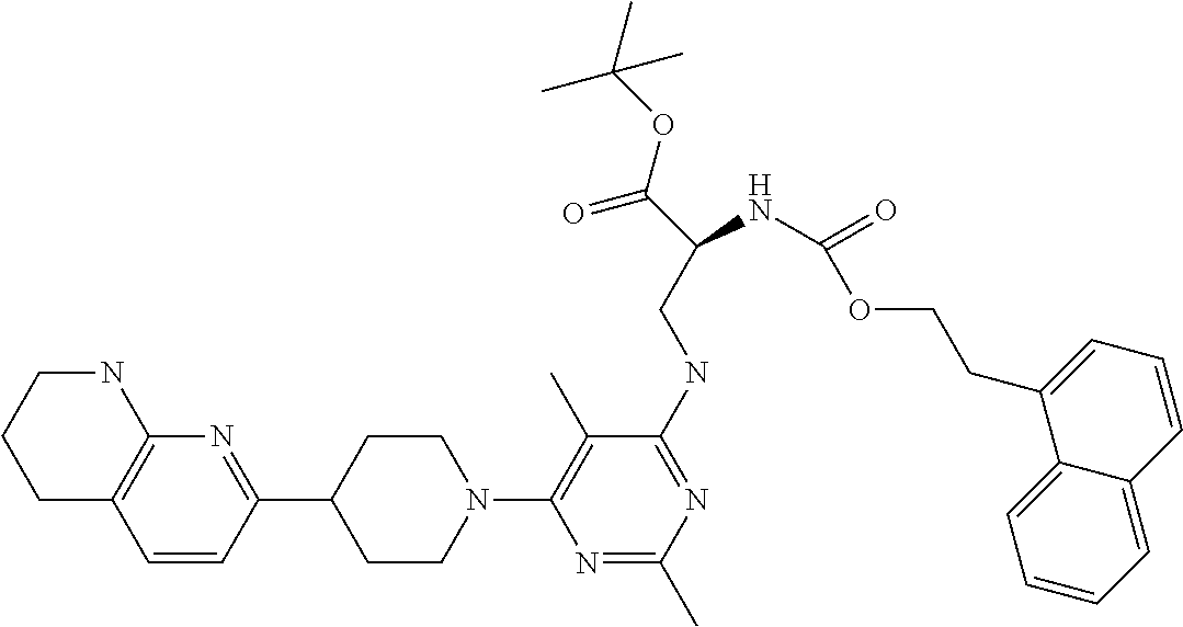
C1C2=C(NCC1)N=C(C1CCN(C3=C(C)C(NCC(C(=O)OC(C)(C)C)NC(OCCC4=CC=CC5=CC=CC=C45)=O)=NC(C)=N3)CC1)C=C2
